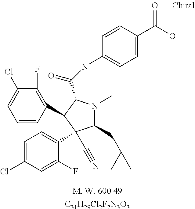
[C31H29Cl2F2N3O3].C1(CC(C)(C)C)N(C)C(C(=O)NC2=CC=C(C(O)=O)C=C2)C(C2=C(F)C(Cl)=CC=C2)C1(C1=CC=C(Cl)C=C1F)C#N
